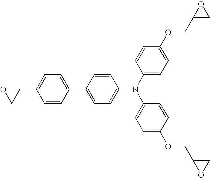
C1(C2OC2)=CC=C(C2=CC=C(N(C3=CC=C(OCC4OC4)C=C3)C3=CC=C(OCC4CO4)C=C3)C=C2)C=C1
